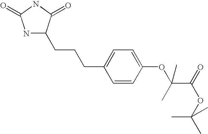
C(CCC1=CC=C(OC(C(=O)OC(C)(C)C)(C)C)C=C1)C1NC(=O)NC1=O
